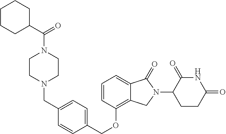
C(OC1=C2C(=CC=C1)C(=O)N(C1C(=O)NC(=O)CC1)C2)C1=CC=C(CN2CCN(C(=O)C3CCCCC3)CC2)C=C1
